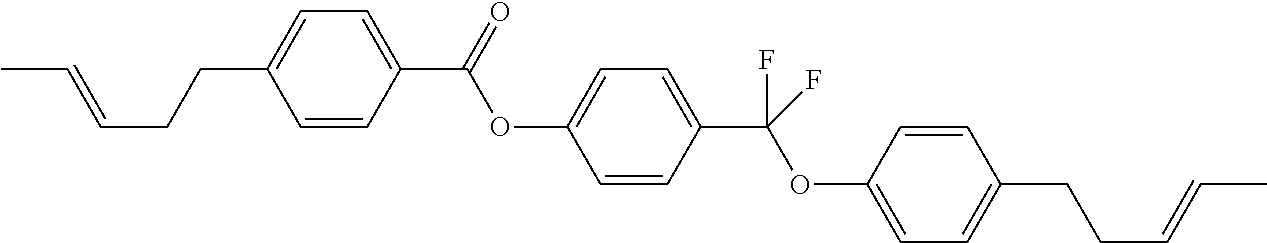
C(=CCCC1=CC=C(C(OC2=CC=C(C(OC3=CC=C(CCC=CC)C=C3)(F)F)C=C2)=O)C=C1)C
